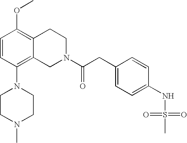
C1=CC(N2CCN(C)CC2)=C2C(=C1OC)CCN(C(CC1=CC=C(NS(C)(=O)=O)C=C1)=O)C2
